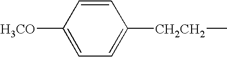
C1=CC([H3CO])=CC=C1[CH2CH2]C
